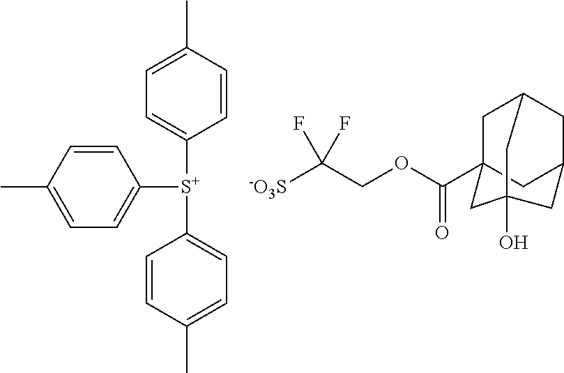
C1(C)=CC=C([S+](C2=CC=C(C)C=C2)C2=CC=C(C)C=C2)C=C1.[-O3S]C(COC(C12CC3CC(C1)CC(O)(C3)C2)=O)(F)F
